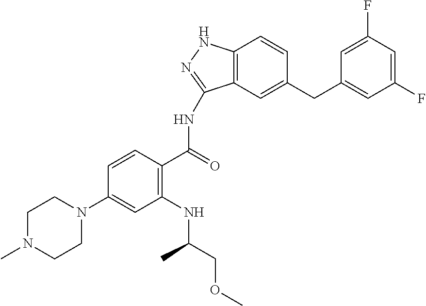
C1(F)=CC(F)=CC(CC2=CC3=C(C=C2)NN=C3NC(C2=C(NC(COC)C)C=C(N3CCN(C)CC3)C=C2)=O)=C1
